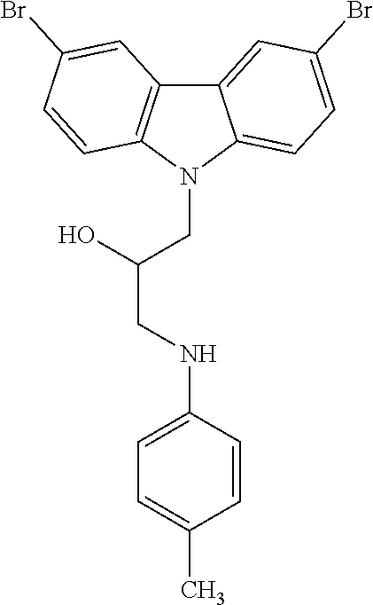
C12=CC(Br)=CC=C1N(CC(CNC1=CC=C(C)C=C1)O)C1=C2C=C(Br)C=C1
